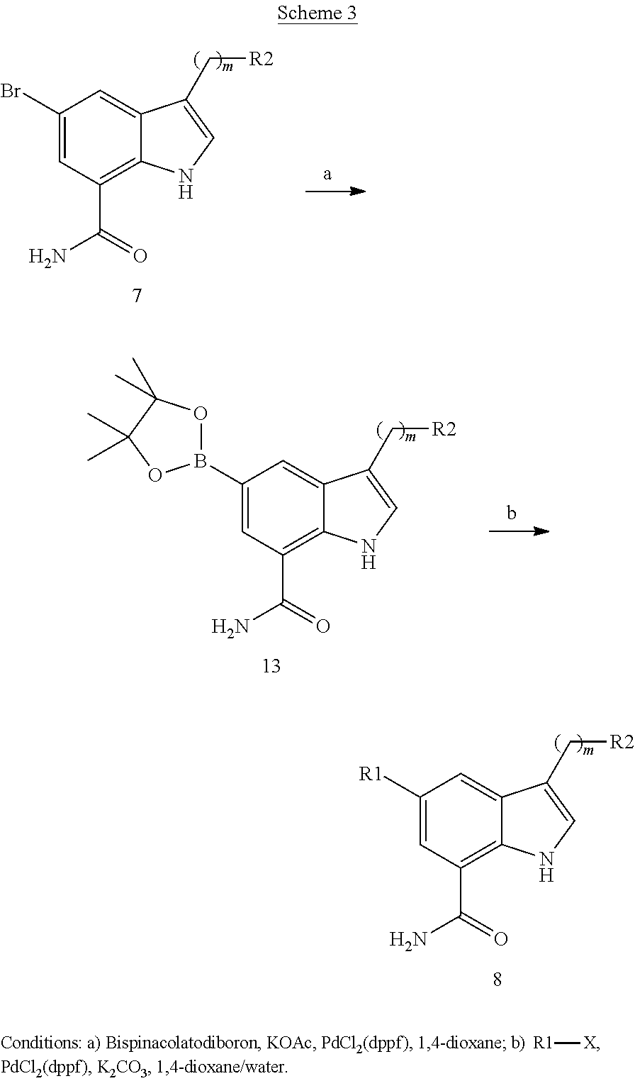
C1([R1])=CC(C(=O)N)=C2C(=C1)C(C[R2])=CN2.C1(Br)=CC(C(=O)N)=C2C(=C1)C(C[R2])=CN2.C1(B2OC(C)(C)C(C)(C)O2)=CC(C(=O)N)=C2C(=C1)C(C[R2])=CN2.[R1][X]
